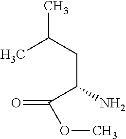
CC(CC(N)C(=O)OC)C
